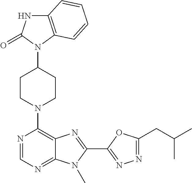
C12=C(C=CC=C1)N(C1CCN(C3=C4C(=NC=N3)N(C)C(C3=NN=C(CC(C)C)O3)=N4)CC1)C(=O)N2
